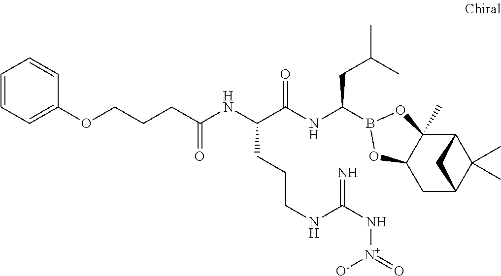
C12C3(C)C(CC(C1(C)C)C2)OB(C(NC(C(NC(=O)CCCOC1=CC=CC=C1)CCCNC(N[N+](=O)[O-])=N)=O)CC(C)C)O3
